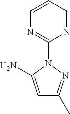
C1=CC=NC(N2C(N)=CC(C)=N2)=N1
